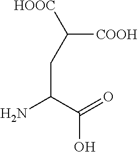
C(CC(N)C(=O)O)([COOH])[HOOC]
